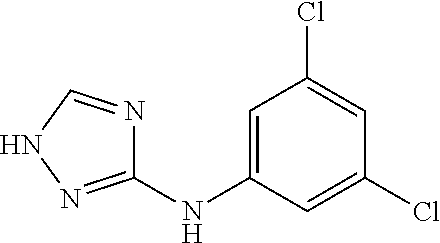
C1(NC2=CC(Cl)=CC(Cl)=C2)=NNC=N1
